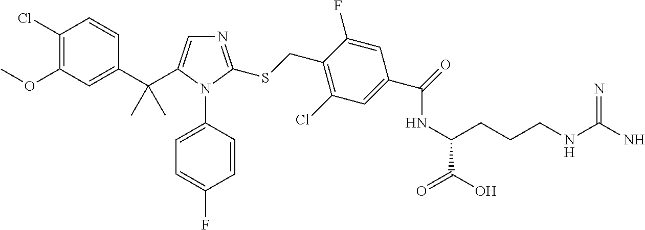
C1(C(C)(C)C2=CN=C(SCC3=C(Cl)C=C(C(=O)NC(CCCNC(N)=N)C(O)=O)C=C3F)N2C2=CC=C(F)C=C2)=CC(OC)=C(Cl)C=C1
